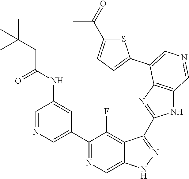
C1(C2=CN=CC(NC(CC(C)(C)C)=O)=C2)=NC=C2C(=C1F)C(C1=NC3=C(N1)C=NC=C3C1=CC=C(C(=O)C)S1)=NN2
